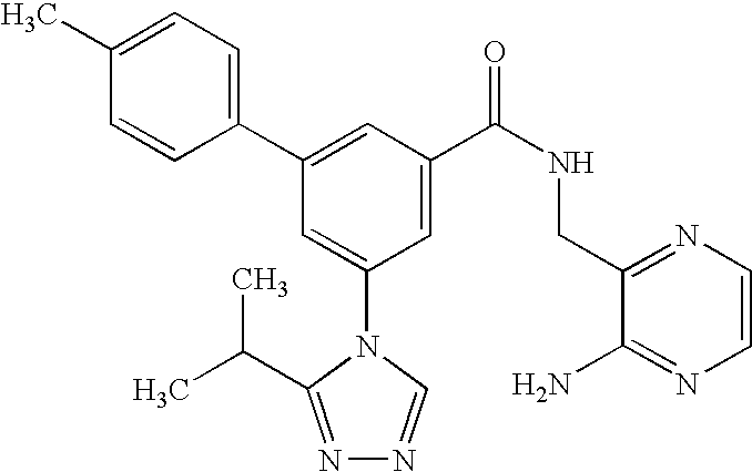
C1(C2=CC(C(NCC3=NC=CN=C3N)=O)=CC(N3C(C(C)C)=NN=C3)=C2)=CC=C(C)C=C1
